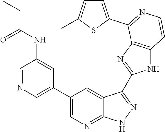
C1=NC=C(C2=CN=C3C(=C2)C(C2=NC4=C(N2)C=CN=C4C2=CC=C(C)S2)=NN3)C=C1NC(CC)=O
